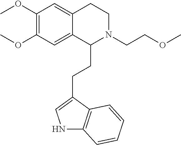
N1C2=C(C(CCC3N(CCOC)CCC4=CC(OC)=C(OC)C=C34)=C1)C=CC=C2
